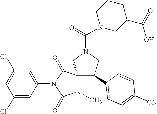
ClC1=CC(Cl)=CC(N2C(=O)C3(N(C)C2=O)CN(C(N2CC(C(O)=O)CCC2)=O)CC3C2=CC=C([CN])C=C2)=C1
